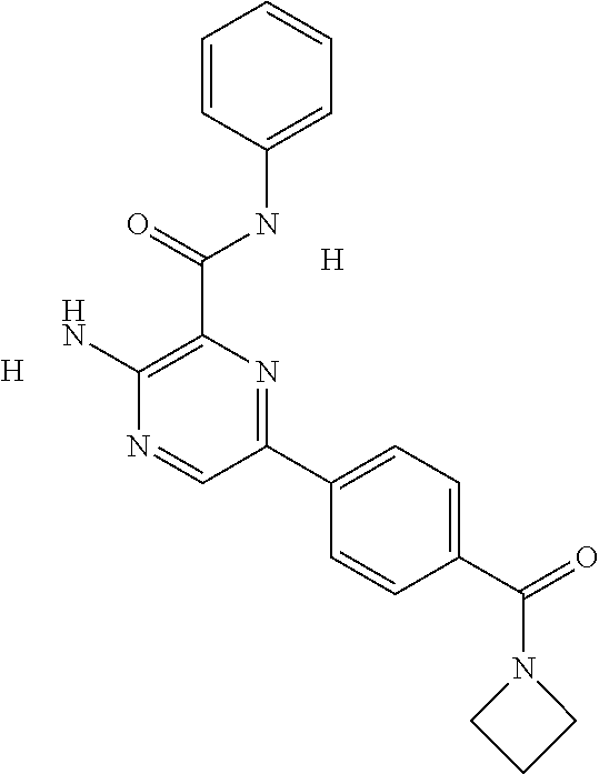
[H].[H].C1(C(NC2=CC=CC=C2)=O)=C(N)N=CC(C2=CC=C(C(=O)N3CCC3)C=C2)=N1
